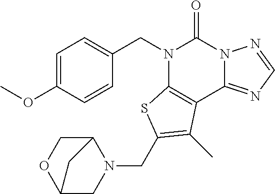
C1=C(OC)C=CC(CN2C3=C(C4=NC=NN4C2=O)C(C)=C(CN2C4COC(C2)C4)S3)=C1
